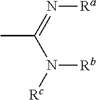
CC(=N[Ra])N([Rc])[Rb]
